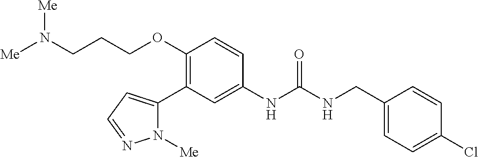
C1(OCCCN([Me])[Me])=C(C2=CC=NN2[Me])C=C(NC(NCC2=CC=C(Cl)C=C2)=O)C=C1
